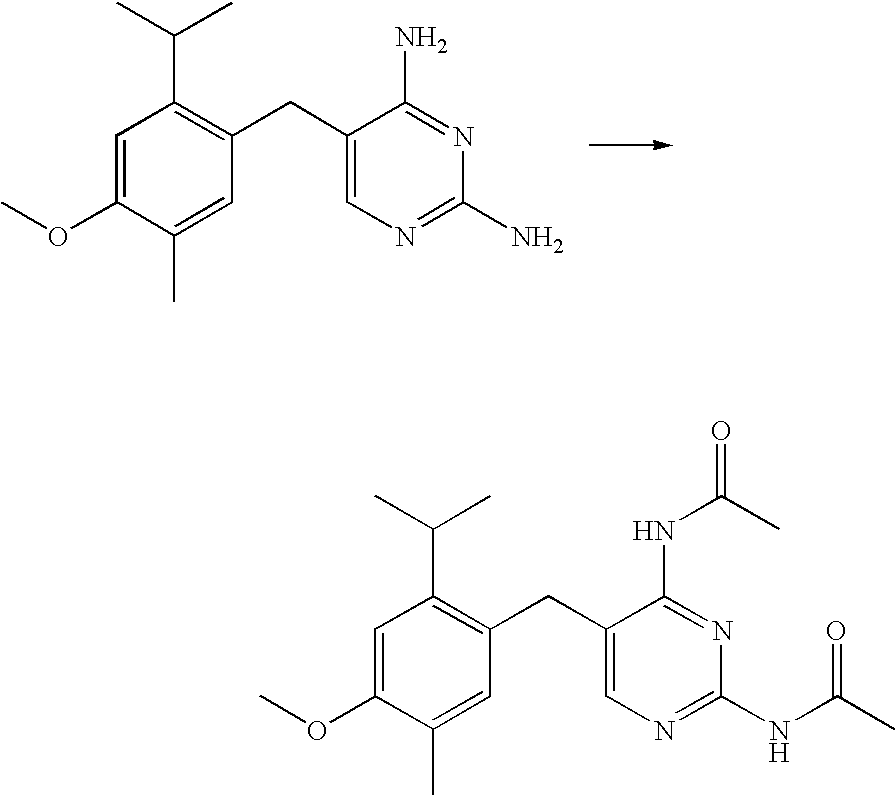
C1=C(OC)C(C)=CC(CC2=CN=C(N)N=C2N)=C1C(C)C.C1=C(OC)C(C)=CC(CC2=CN=C(NC(C)=O)N=C2NC(=O)C)=C1C(C)C
